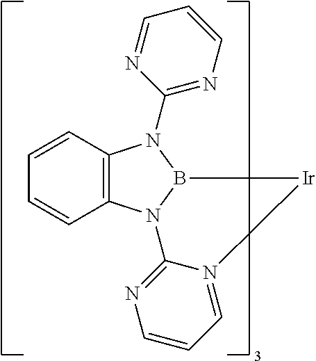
C1=CC2=C(C=C1)N1B(N2C2=NC=CC=N2)[Ir]N2=CC=CN=C12
